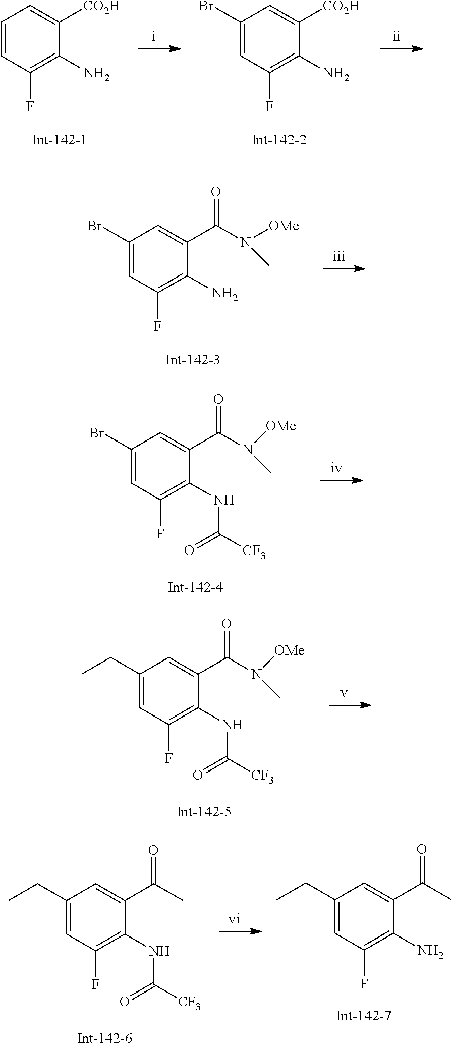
C1=CC(F)=C(N)C([CO2H])=C1.C1(Br)=CC(F)=C(N)C([CO2H])=C1.C1(Br)=CC(F)=C(N)C(C(N([OMe])C)=O)=C1.C1(Br)=CC(F)=C(NC([CF3])=O)C(C(N([OMe])C)=O)=C1.C1(CC)=CC(F)=C(NC([CF3])=O)C(C(N([OMe])C)=O)=C1.C1(CC)=CC(F)=C(NC([CF3])=O)C(C(C)=O)=C1.C1(CC)=CC(F)=C(N)C(C(C)=O)=C1
